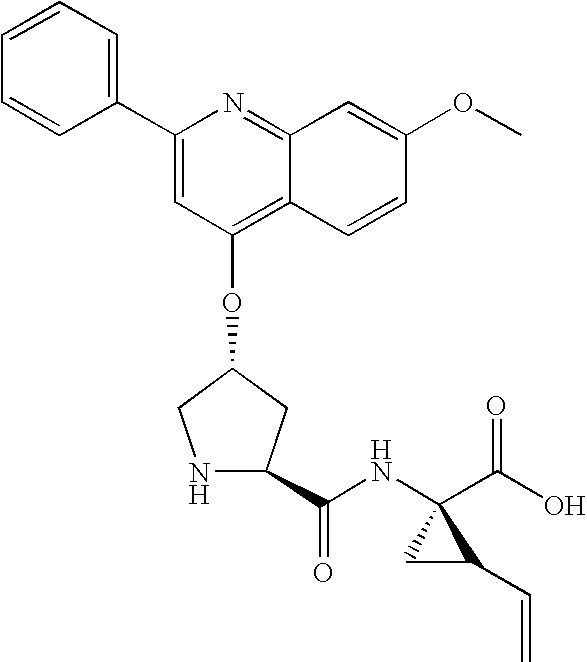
N1CC(OC2=C3C(=NC(C4=CC=CC=C4)=C2)C=C(OC)C=C3)CC1C(NC1(C(=O)O)CC1C=C)=O
